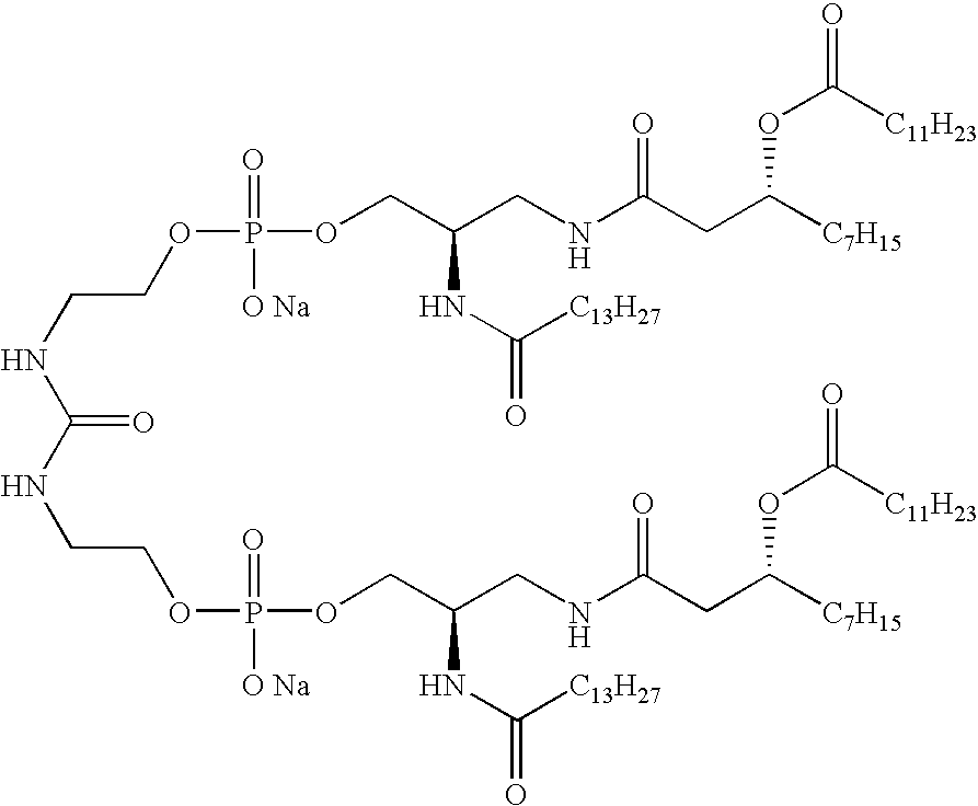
C(NC(=O)NCCOP([O Na])(=O)OCC(CNC(CC([C7H15])OC(=O)[C11H23])=O)NC(=O)[C13H27])COP(=O)([O Na])OCC(CNC(CC([C7H15])OC(=O)[C11H23])=O)NC([C13H27])=O
